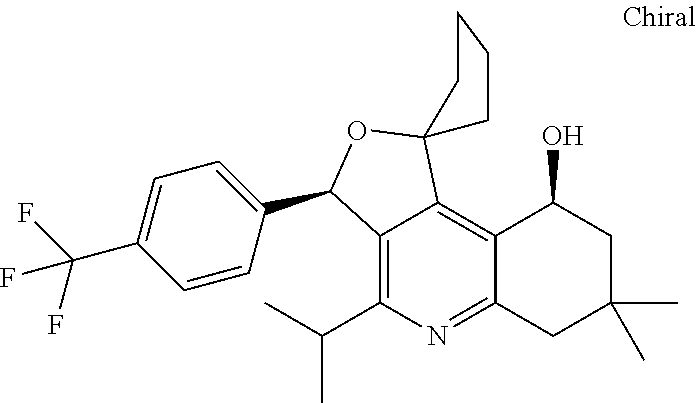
C1=C(C(F)(F)F)C=CC(C2C3=C(C(C)C)N=C4C(=C3C3(O2)CCCC3)C(O)CC(C)(C)C4)=C1
